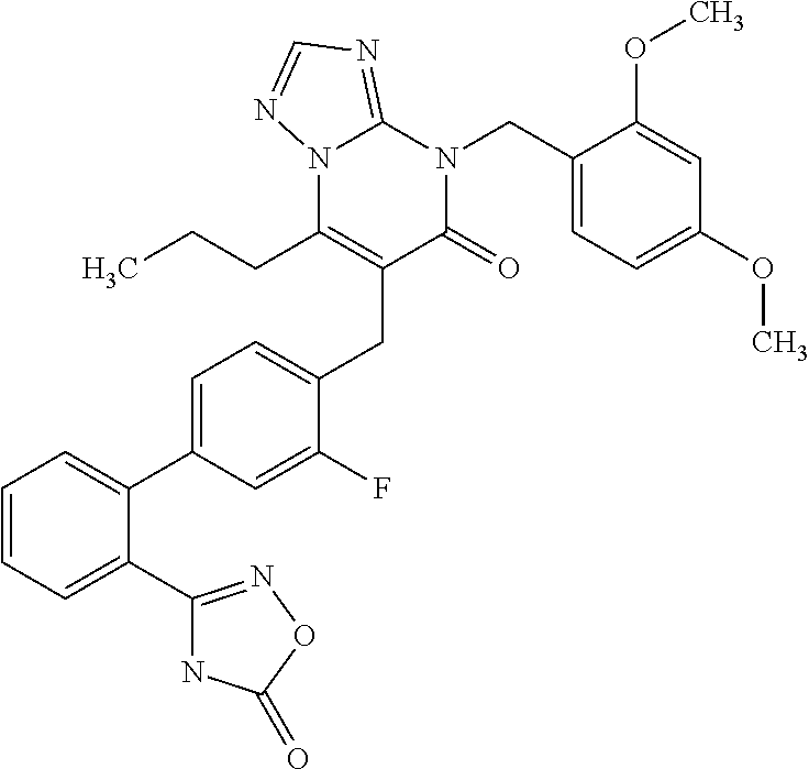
C1=C(C2=CC=CC=C2C2=NOC(=O)N2)C=C(F)C(CC2=C(CCC)N3C(=NC=N3)N(CC3=CC=C(OC)C=C3OC)C2=O)=C1
